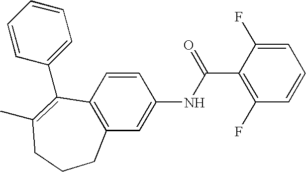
C1=C(F)C(C(=O)NC2=CC3=C(C=C2)C(C2=CC=CC=C2)=C(C)CCC3)=C(F)C=C1
